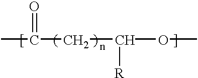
CC(CC(OC)[R])=O
